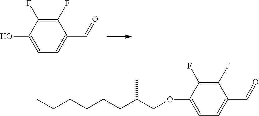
C1(F)=C(F)C(O)=CC=C1C=O.CCCCCCC(COC1=CC=C(C=O)C(F)=C1F)C
